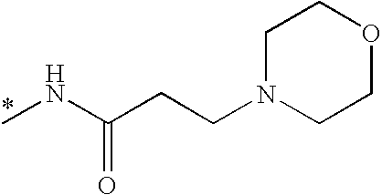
N1(CCC(NC)=O)CCOCC1
